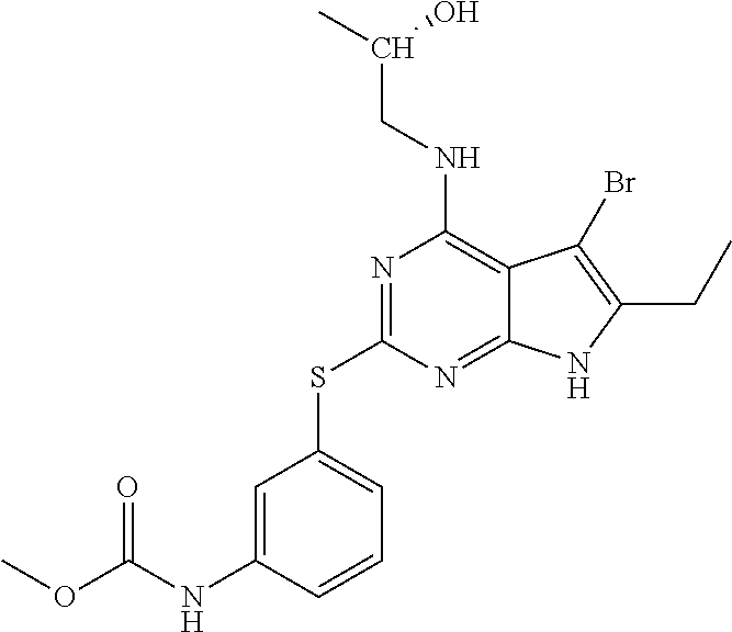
C12=NC(SC3=CC=CC(NC(OC)=O)=C3)=NC(NCC(C)O)=C1C(Br)=C(CC)N2
